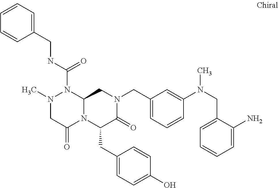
N(C(=O)N1N(C)CC(=O)N2C1CN(CC1=CC=CC(N(CC3=CC=CC=C3N)C)=C1)C(=O)C2CC1=CC=C(O)C=C1)CC1=CC=CC=C1
